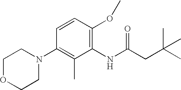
N1(C2=C(C)C(NC(CC(C)(C)C)=O)=C(OC)C=C2)CCOCC1
